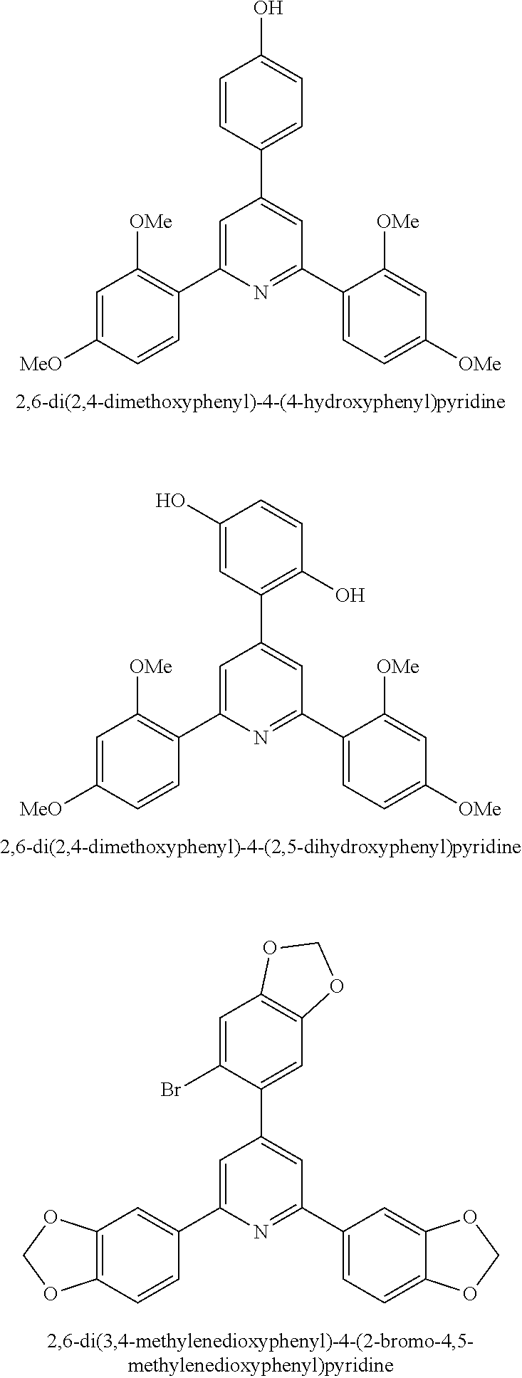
C1=C([MeO])C=CC(C2=CC(C3=CC=C(O)C=C3)=CC(C3=CC=C([OMe])C=C3[OMe])=N2)=C1[OMe].C1=C([MeO])C=CC(C2=CC(C3=C(O)C=CC(O)=C3)=CC(C3=CC=C([OMe])C=C3[OMe])=N2)=C1[OMe].C12=C(C=CC(C3=CC(C4=CC5=C(C=C4Br)OCO5)=CC(C4=CC=C5C(=C4)OCO5)=N3)=C1)OCO2
